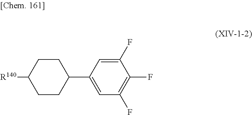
C1(C2=CC(F)=C(F)C(F)=C2)CCC([R140])CC1
